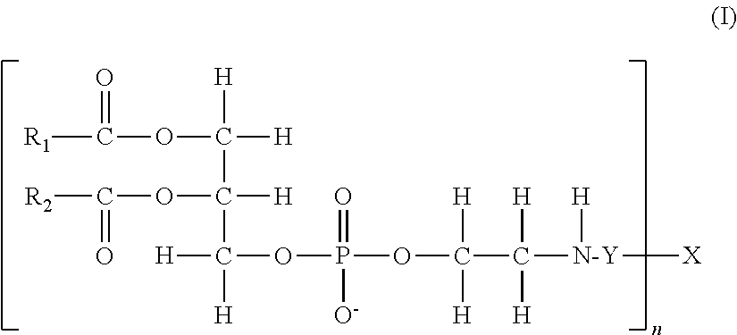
[R1]C(OC([H])([H])C(C([H])([H])OP(OC(C([N-Y]([X])[H])([H])[H])([H])[H])(=O)[O-])([H])OC([R2])=O)=O
